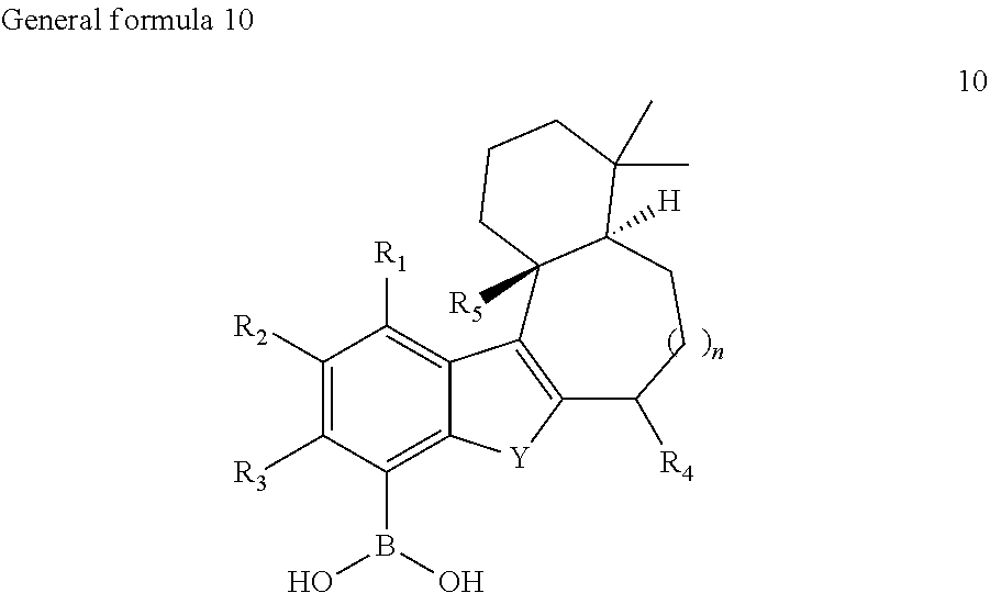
C1([R2])=C([R3])C(B(O)O)=C2C(=C1[R1])C1=C([Y]2)C([R4])CCC2([H])C1([R5])CCCC2(C)C
